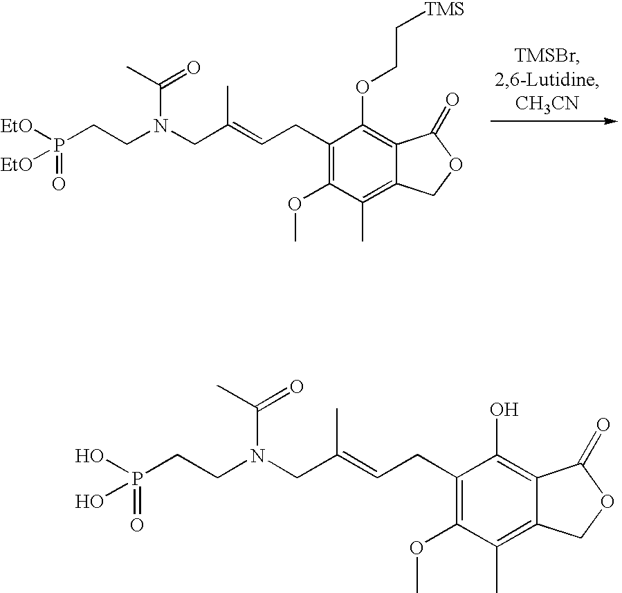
C1(CC=C(CN(CCP([EtO])(=O)[EtO])C(C)=O)C)=C(OC)C(C)=C2C(=C1OCC[TMS])C(=O)OC2.C1(CC=C(CN(CCP(O)(=O)O)C(=O)C)C)=C(OC)C(C)=C2C(=C1O)C(=O)OC2
